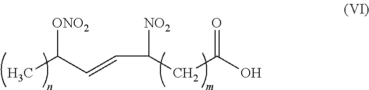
CC(C=CC([NO2])CC(O)=O)[ONO2]
